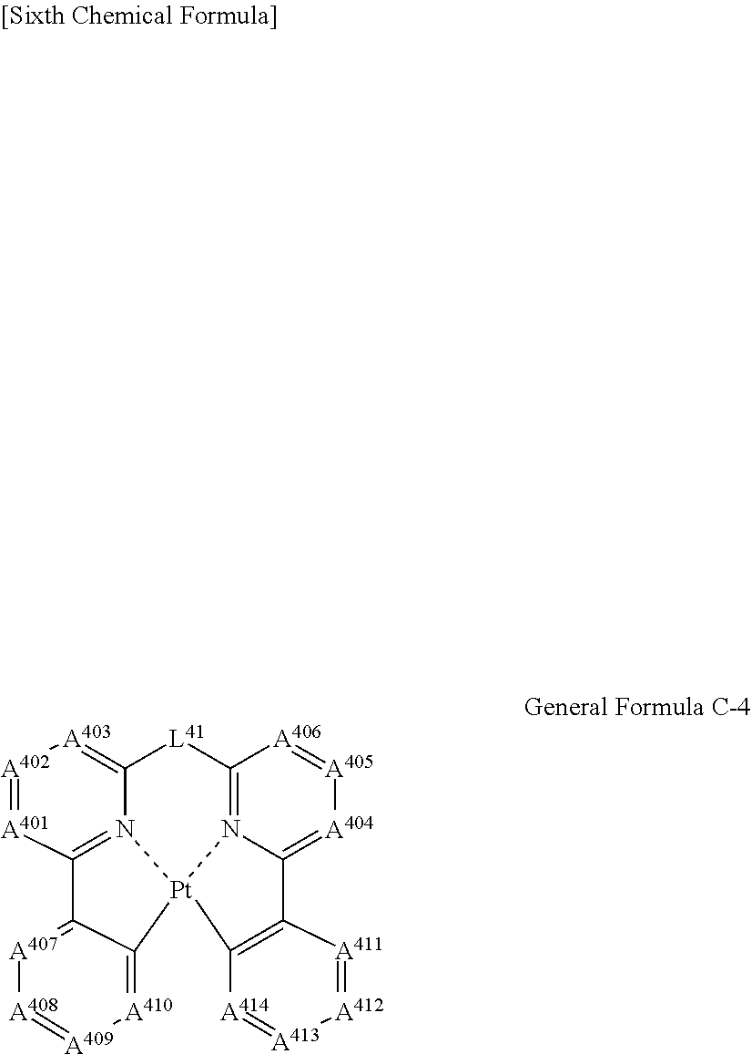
C12=[A403][A402]=[A401]C3=N1[Pt]1(N4=C([L41]2)[A406]=[A405][A404]=C4C2=C1[A414]=[A413][A412]=[A411]2)C1=[A410][A409]=[A408][A407]=C31
